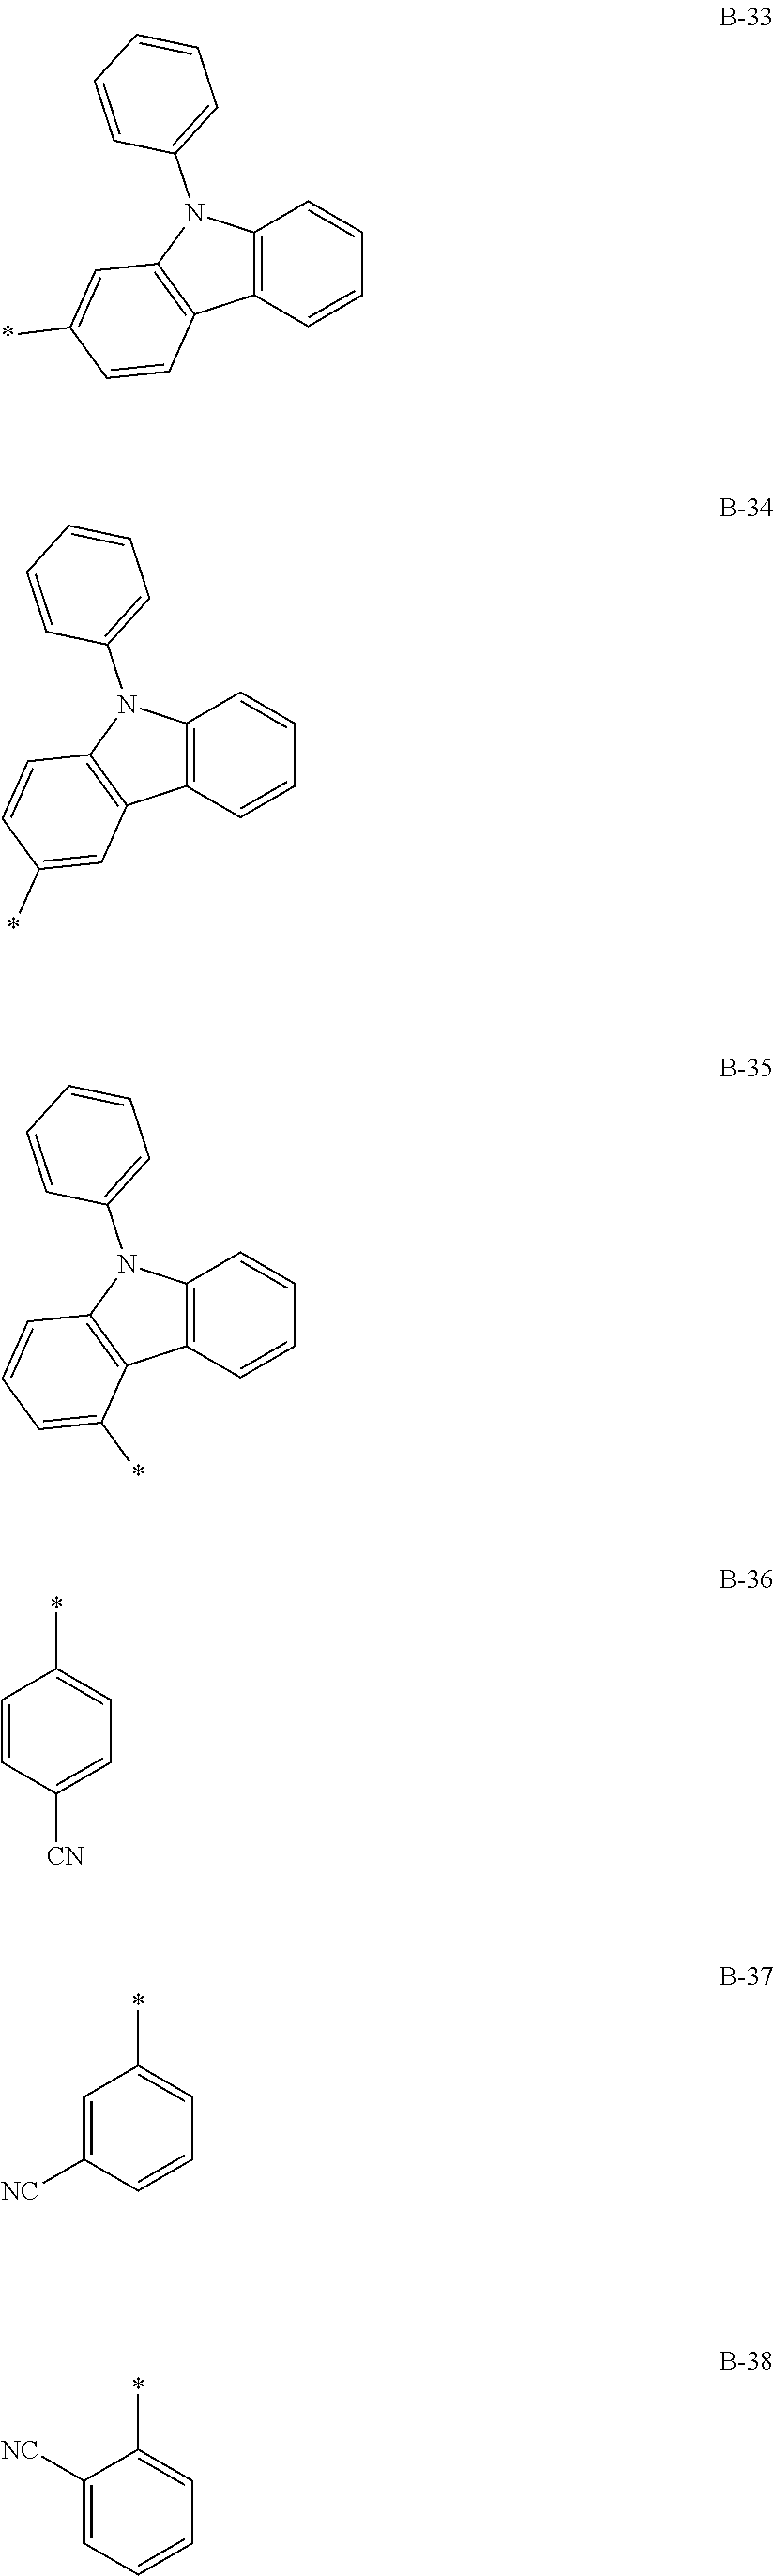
C12=C(C=CC=C1)C1=C(N2C2=CC=CC=C2)C=C(*)C=C1.C12=C(C=CC=C1)C1=C(N2C2=CC=CC=C2)C=CC(*)=C1.C12=C(C=CC=C1)C1=C(N2C2=CC=CC=C2)C=CC=C1*.C1=CC([CN])=CC=C1*.C1=C([NC])C=CC=C1*.C1([NC])=CC=CC=C1*
